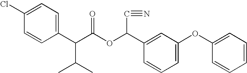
C1(Cl)=CC=C(C(C(OC(C2=CC(OC3=CC=CC=C3)=CC=C2)C#N)=O)C(C)C)C=C1
